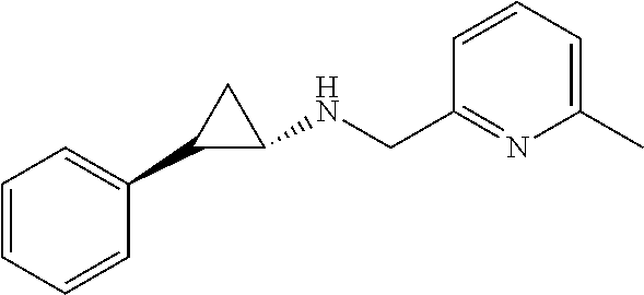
C1=CC=CC(C2C(NCC3=NC(C)=CC=C3)C2)=C1
